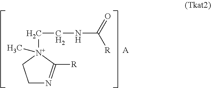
C([N+]1(C)CCN=C1[R])CNC(=O)[R].[A]
